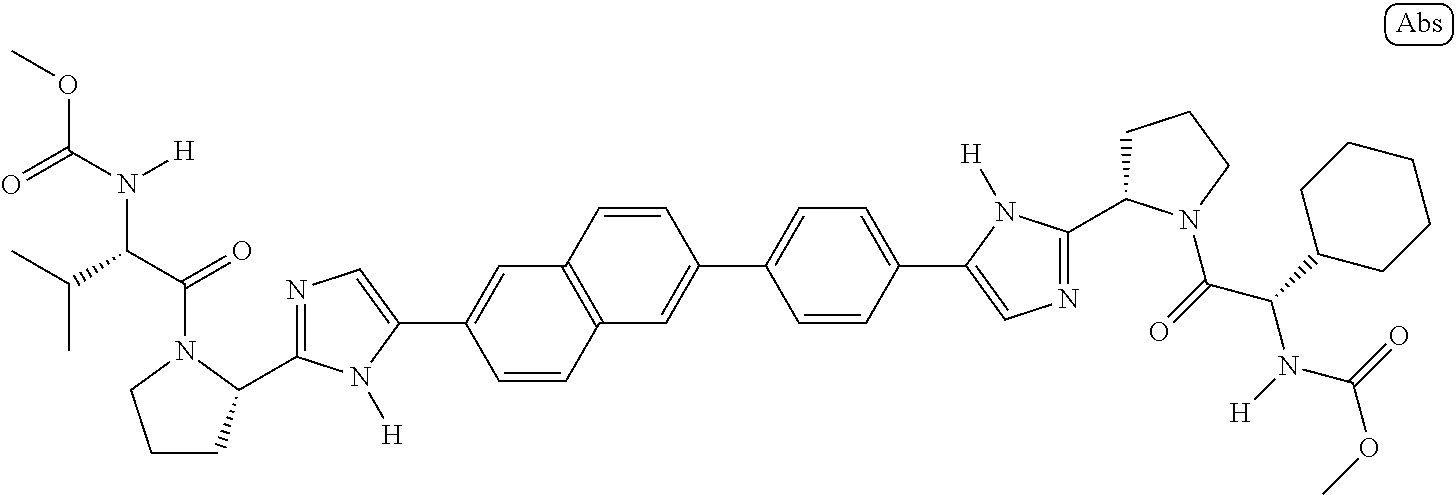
COC(=O)N(C(C(C)C)C(=O)N1C(C2=NC=C(C3=CC4=C(C=C3)C=C(C3=CC=C(C5=CN=C(C6CCCN6C(C(N(C(OC)=O)[H])C6CCCCC6)=O)N5[H])C=C3)C=C4)N2[H])CCC1)[H]
